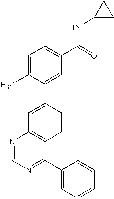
C1=CC(C2=CC(C(=O)NC3CC3)=CC=C2C)=CC2=C1C(C1=CC=CC=C1)=NC=N2
